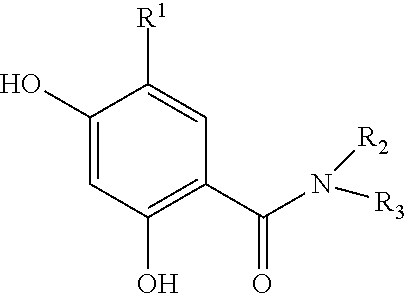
C1(O)=CC(O)=C(C(N([R2])[R3])=O)C=C1[R1]
